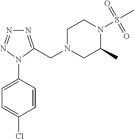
C1=C(N2C(CN3CC(C)N(S(C)(=O)=O)CC3)=NN=N2)C=CC(Cl)=C1
